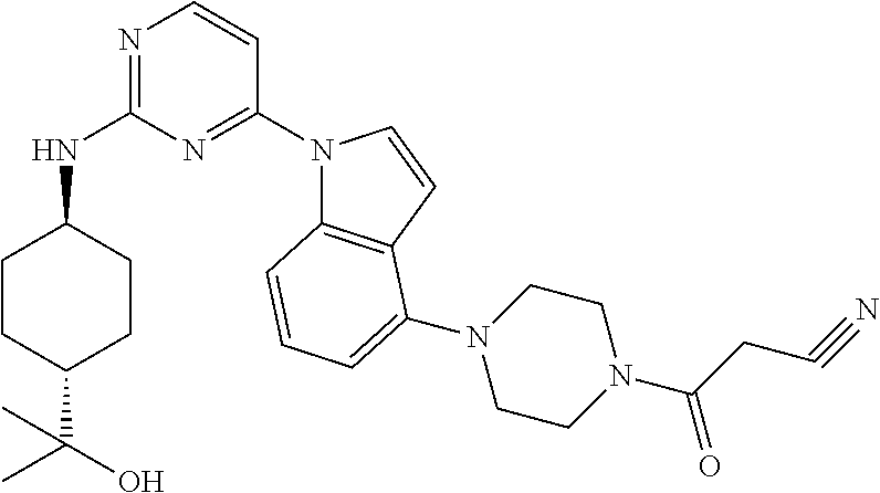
C1CC(C(C)(O)C)CCC1NC1=NC=CC(N2C3=C(C=C2)C(N2CCN(C(=O)CC#N)CC2)=CC=C3)=N1
